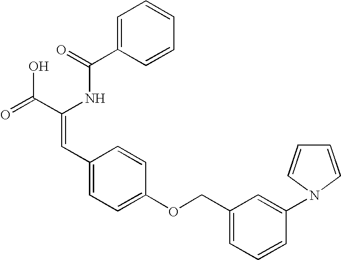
C(=O)(NC(C(=O)O)=CC1=CC=C(OCC2=CC=CC(N3C=CC=C3)=C2)C=C1)C1=CC=CC=C1
